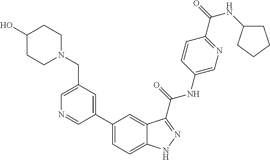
C1(CN2CCC(O)CC2)=CN=CC(C2=CC=C3C(=C2)C(C(NC2=CN=C(C(=O)NC4CCCC4)C=C2)=O)=NN3)=C1
